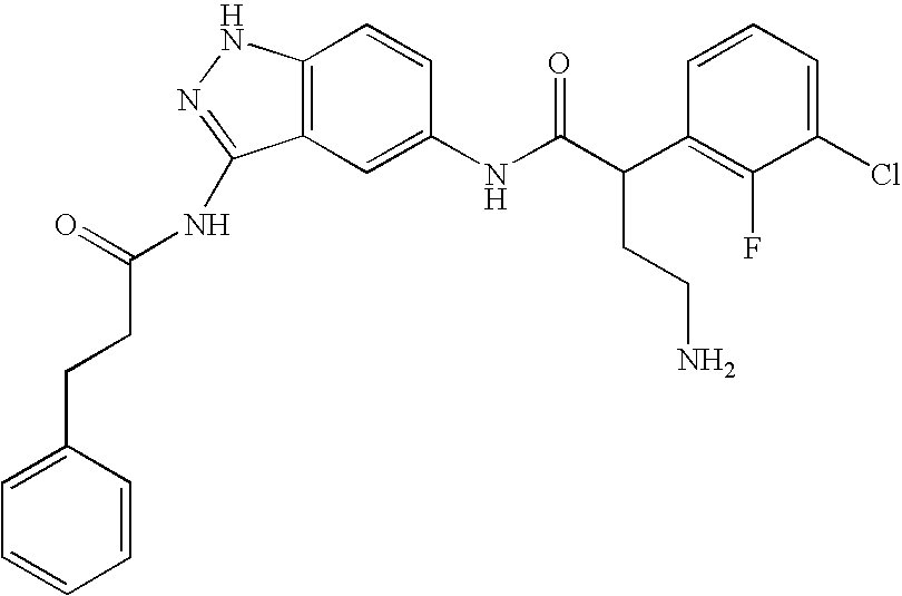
C12=C(C=C(NC(C(C3=C(F)C(Cl)=CC=C3)CCN)=O)C=C1)C(NC(CCC1=CC=CC=C1)=O)=NN2
